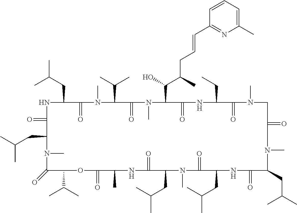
N1C(=O)C(CC(C)C)N(C)C(=O)C(C(C)C)OC(=O)C(C)NC(=O)C(CC(C)C)N(C)C(=O)C(CC(C)C)NC(=O)C(CC(C)C)N(C)C(=O)CN(C)C(=O)C(CC)NC(=O)C(C(O)C(CC=CC2=NC(C)=CC=C2)C)N(C)C(=O)C(C(C)C)N(C)C(=O)C1CC(C)C
